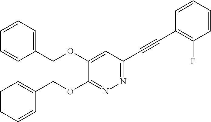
N1=C(C#CC2=C(F)C=CC=C2)C=C(OCC2=CC=CC=C2)C(OCC2=CC=CC=C2)=N1
